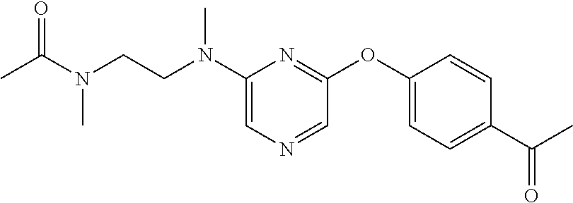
C1(N(CCN(C)C(=O)C)C)=CN=CC(OC2=CC=C(C(C)=O)C=C2)=N1
